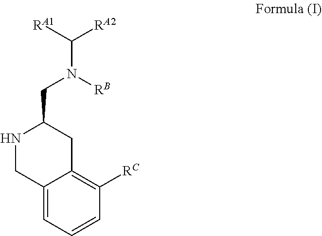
C12=CC=CC([RC])=C1CC(CN(C([RA2])[RA1])[RB])NC2
